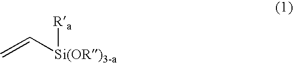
C=C[Si(OR)3-a][Ra]
